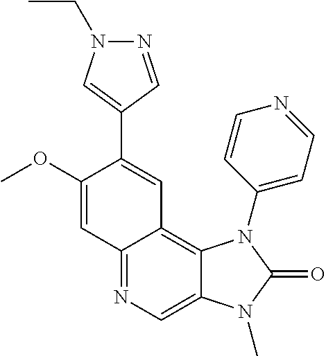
C12=NC=C3C(=C1C=C(C1=CN(CC)N=C1)C(OC)=C2)N(C1=CC=NC=C1)C(=O)N3C
